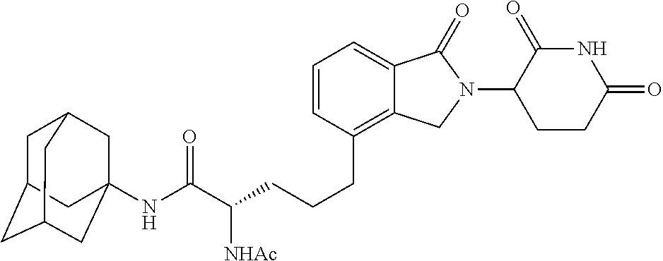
C(CC1=C2C(=CC=C1)C(=O)N(C1C(=O)NC(=O)CC1)C2)CC(C(NC12CC3CC(CC(C1)C3)C2)=O)[NHAc]
